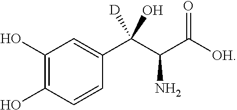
C1(O)=C(O)C=CC(C(C(C([OH])=O)N)([D])O)=C1
